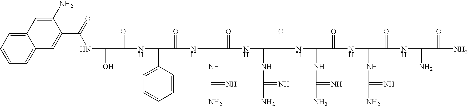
C(NC(O)C(=O)NC(C1=CC=CC=C1)C(=O)NC(NC(N)=N)C(=O)NC(NC(N)=N)C(=O)NC(NC(N)=N)C(=O)NC(NC(N)=N)C(=O)NC(N)C(=O)N)(C1=CC2=CC=CC=C2C=C1N)=O
